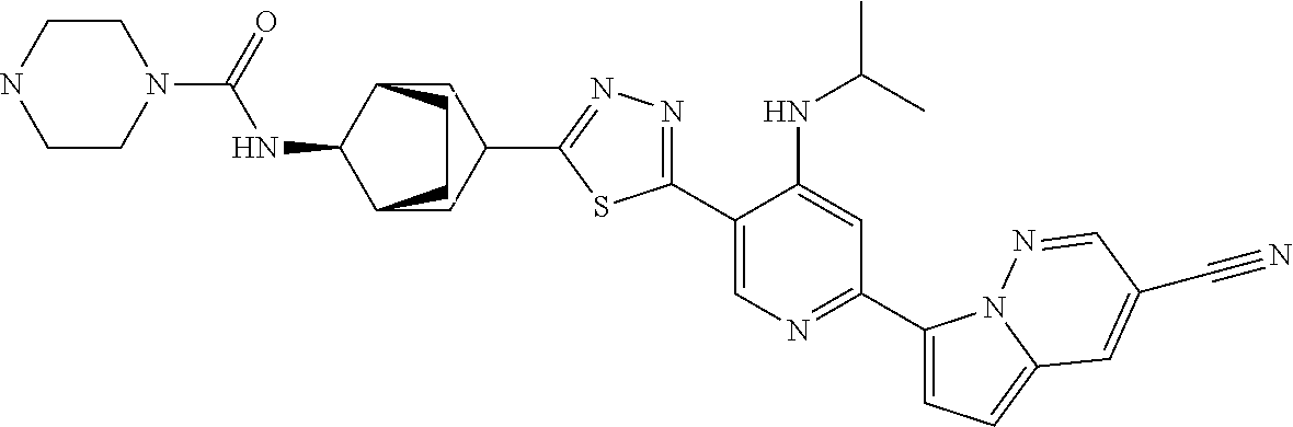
C1(C2=CN=C(C3=CC=C4N3N=CC(C#N)=C4)C=C2NC(C)C)=NN=C(C2CC3C(NC(=O)N4CCNCC4)C(C2)CC3)S1
